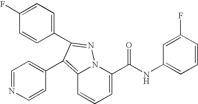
C12=C(C3=CC=NC=C3)C(C3=CC=C(F)C=C3)=NN1C(C(NC1=CC=CC(F)=C1)=O)=CC=C2
